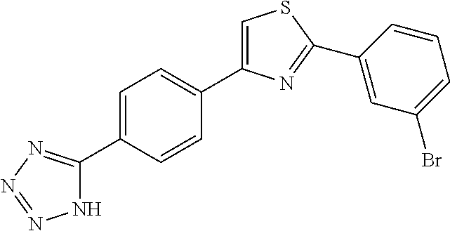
C1=C(C2=NN=NN2)C=CC(C2=CSC(C3=CC(Br)=CC=C3)=N2)=C1
